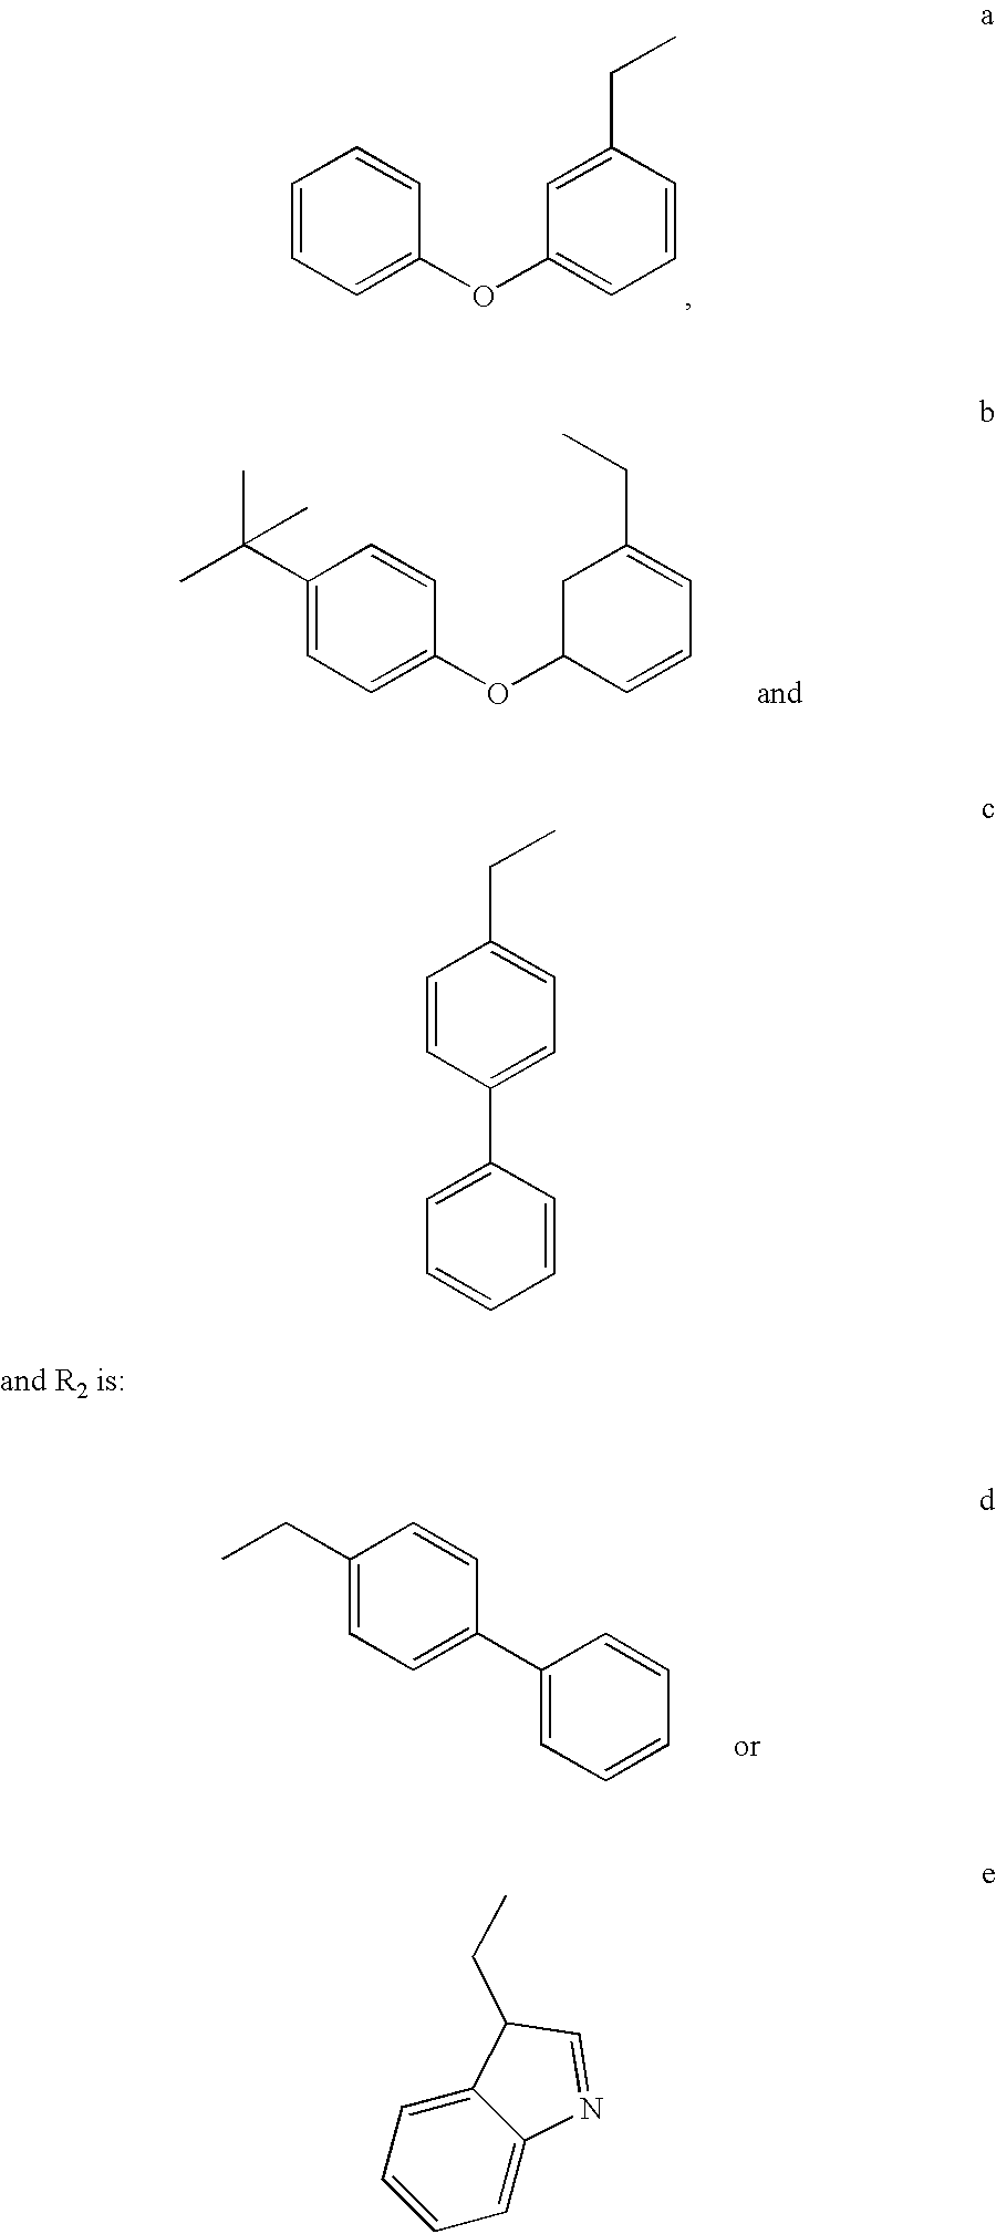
C1=CC=C(OC2=CC=CC(CC)=C2)C=C1.C1(C(C)(C)C)=CC=C(OC2C=CC=C(CC)C2)C=C1.C1(CC)=CC=C(C2=CC=CC=C2)C=C1.C1=CC(C2=CC=CC=C2)=CC=C1CC.C12=CC=CC=C1N=CC2CC
